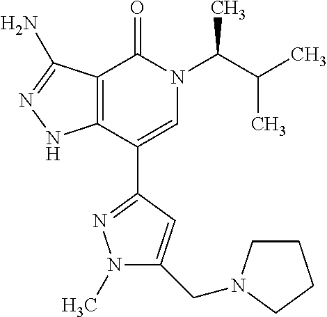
C12=C(C(C3=NN(C)C(CN4CCCC4)=C3)=CN(C(C(C)C)C)C1=O)NN=C2N
